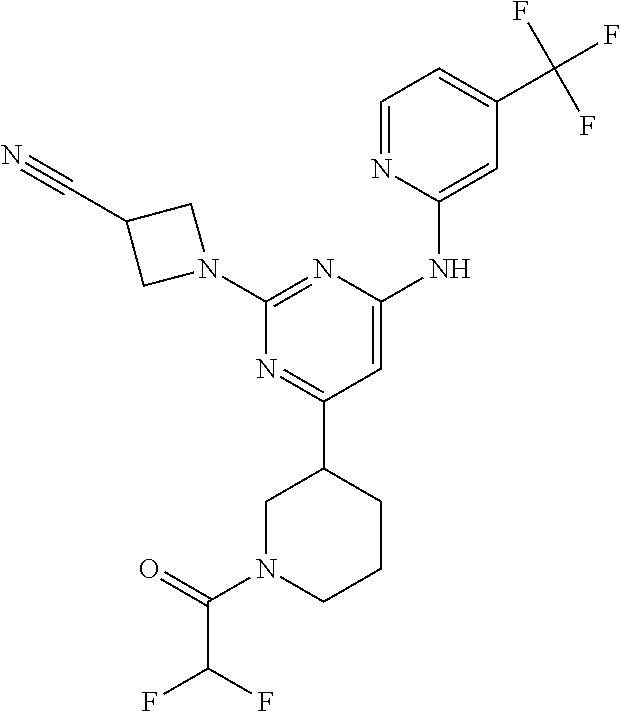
C1=NC(NC2=CC(C3CN(C(=O)C(F)F)CCC3)=NC(N3CC(C#N)C3)=N2)=CC(C(F)(F)F)=C1
